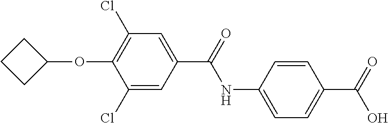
C1=C(NC(=O)C2=CC(Cl)=C(OC3CCC3)C(Cl)=C2)C=CC(C(=O)O)=C1
